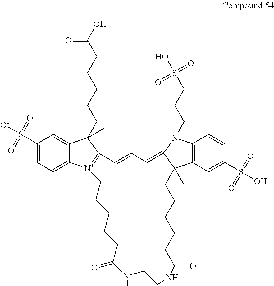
C1(S([O-])(=O)=O)=CC=C2C(=C1)C(CCCCCC(O)=O)(C)C1=[N+]2CCCCCC(=O)NCCNC(=O)CCCCCC2(C)C3=C(N(CCCS(O)(=O)=O)C2=CC=C1)C=CC(S(O)(=O)=O)=C3
